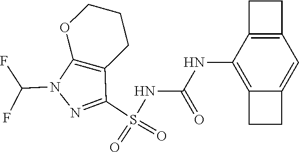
S(NC(NC1=C2C(=CC3=C1CC3)CC2)=O)(C1=NN(C(F)F)C2=C1CCCO2)(=O)=O
